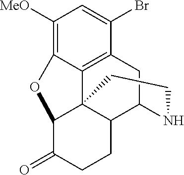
C1([MeO])=C2C3=C(C(Br)=C1)CC1C4C3(C(C(=O)CC4)O2)CCN1
